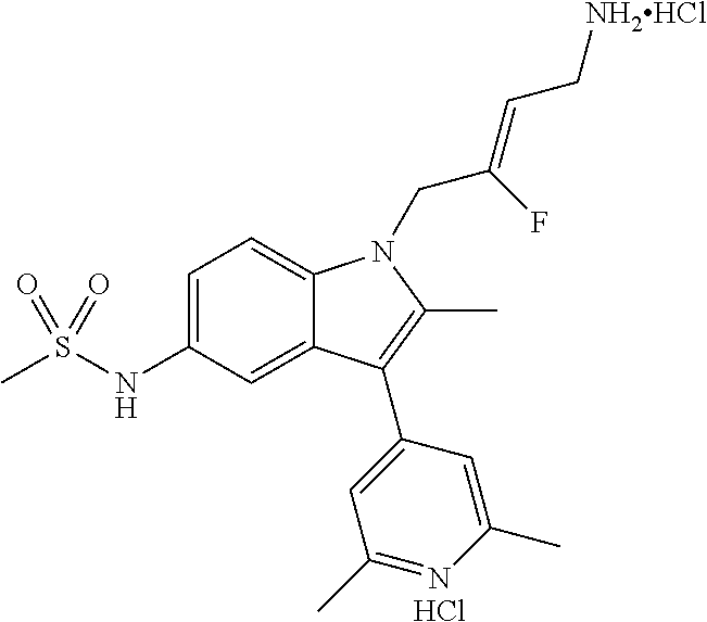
C1=C(NS(C)(=O)=O)C=C2C(=C1)N(CC(F)=CC[NH2HCl])C(C)=C2C1=CC(C)=NC(C)=C1.Cl
